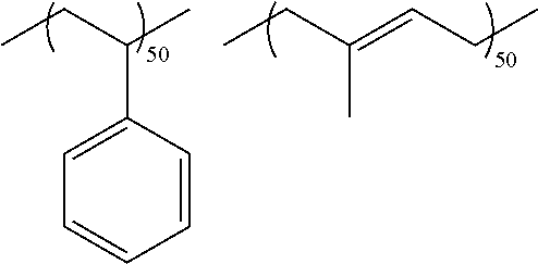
C1=CC(C(CC)C)=CC=C1.CCC(=CCC)C
